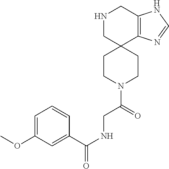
C1=C(OC)C=C(C(NCC(N2CCC3(CC2)C2=C(CNC3)NC=N2)=O)=O)C=C1
